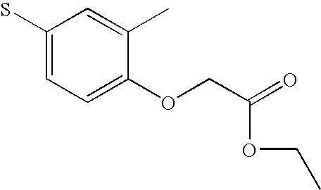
C1(S)=CC=C(OCC(=O)OCC)C(C)=C1
